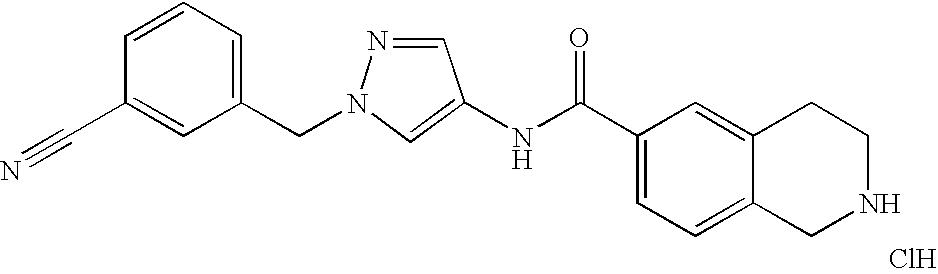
C1=CC=C(CN2N=CC(NC(=O)C3=CC=C4C(=C3)CCNC4)=C2)C=C1C#N.Cl
